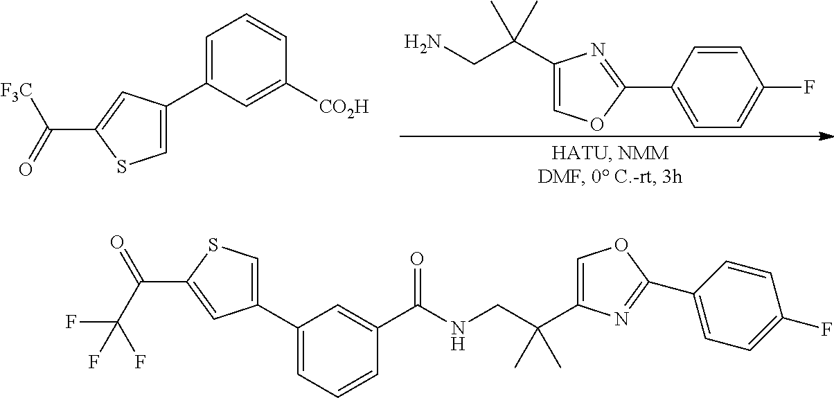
C1(C(CN)(C)C)=COC(C2=CC=C(F)C=C2)=N1.C(=O)([F3C])C1=CC(C2=CC=CC([CO2H])=C2)=CS1.C1(C2=CC=CC(C(=O)NCC(C)(C)C3=COC(C4=CC=C(F)C=C4)=N3)=C2)=CSC(C(=O)C(F)(F)F)=C1
